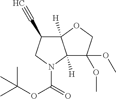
C(C)(C)(C)OC(=O)N1CC(C#C)C2([H])C1([H])C(OC)(OC)CO2
